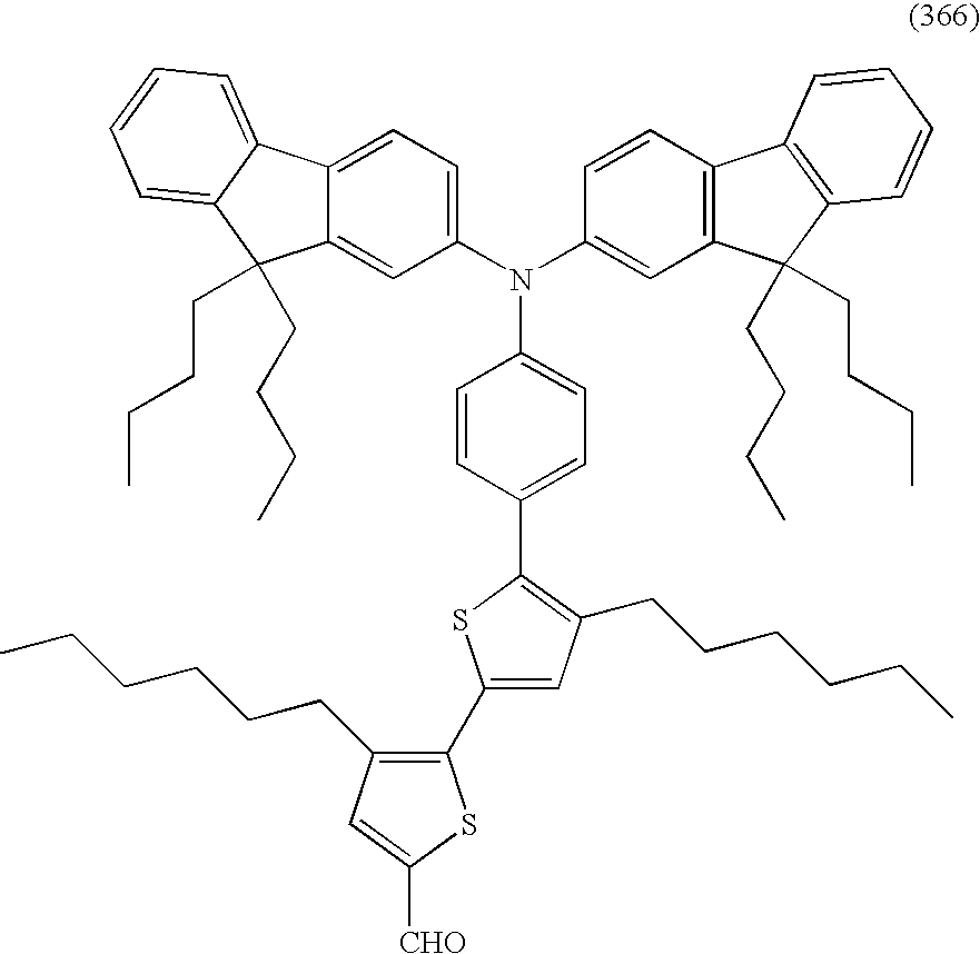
C1(N(C2=CC3=C(C=C2)C2=C(C3(CCCC)CCCC)C=CC=C2)C2=CC=C(C3=C(CCCCCC)C=C(C4=C(CCCCCC)C=C([CHO])S4)S3)C=C2)=CC=C2C(=C1)C(CCCC)(CCCC)C1=CC=CC=C21
